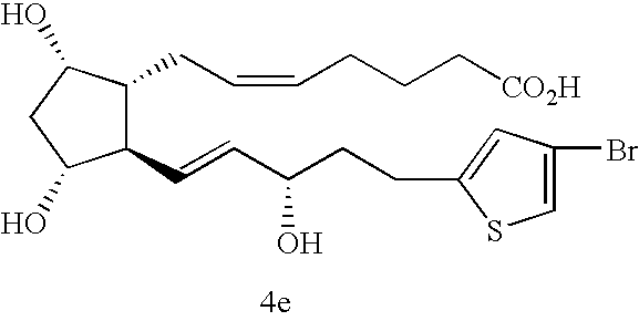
C1(C=CC(CCC2=CC(Br)=CS2)O)C(CC=CCCC[CO2H])C(O)CC1O
